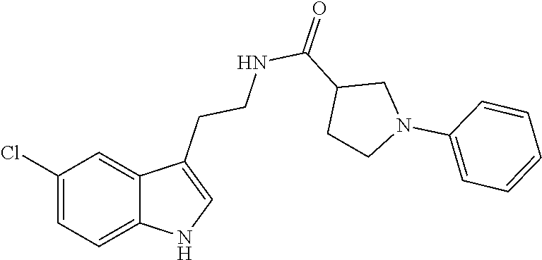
C1(Cl)=CC=C2C(=C1)C(CCNC(C1CCN(C3=CC=CC=C3)C1)=O)=CN2
